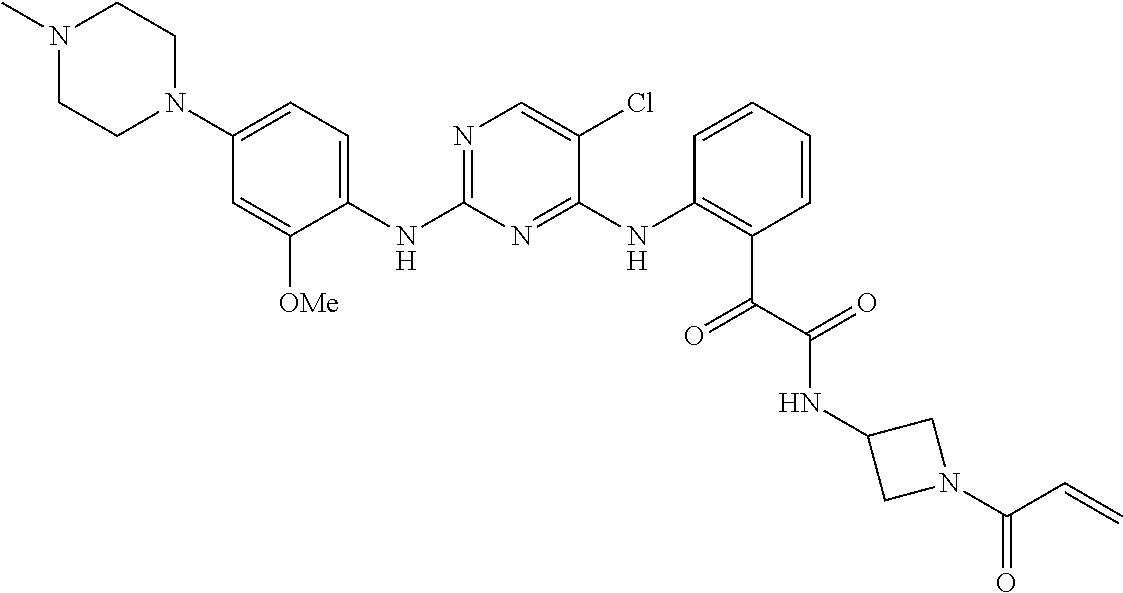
N1(C)CCN(C2=CC=C(NC3=NC=C(Cl)C(NC4=C(C(=O)C(=O)NC5CN(C(C=C)=O)C5)C=CC=C4)=N3)C([OMe])=C2)CC1
